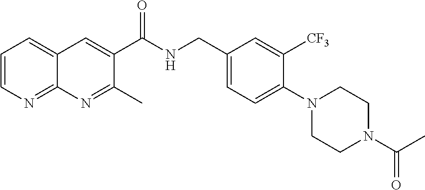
C1=CN=C2C(=C1)C=C(C(NCC1=CC=C(N3CCN(C(C)=O)CC3)C([CF3])=C1)=O)C(C)=N2
